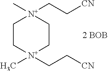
C1C[N+](C)(CC[CN])CC[N+]1(C)CC[CN].[2 BOB]
